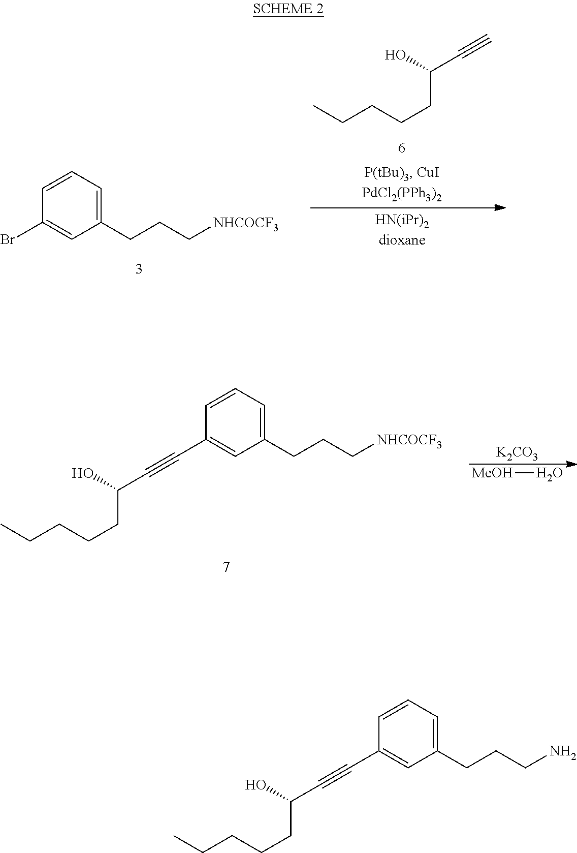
C1(CCC[NHCOCF3])=CC=CC(C#CC(CCCCC)O)=C1.[K2CO3].[MeOH]O.C1(CCC[NHCOCF3])=CC=CC(Br)=C1.C(CCCC(C#C)O)C.C1(CCCN)=CC=CC(C#CC(CCCCC)O)=C1
